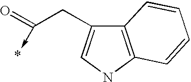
C12=C(NC=C1CC(=O)->*)C=CC=C2
